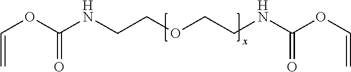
C(OC(NCCOCCNC(OC=C)=O)=O)=C
